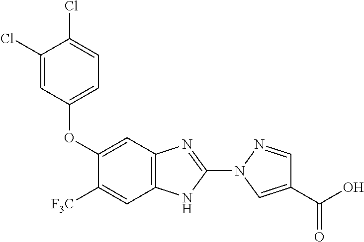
C12=C(N=C(N3C=C(C(O)=O)C=N3)N1)C=C(OC1=CC=C(Cl)C(Cl)=C1)C([F3C])=C2
